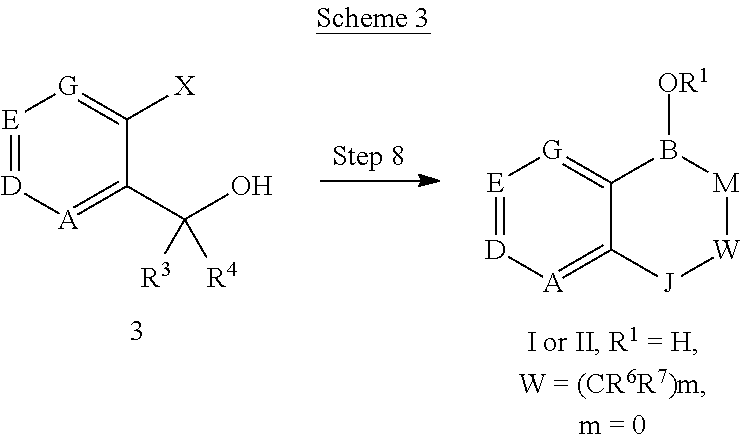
[E]1=[D][A]=C2C(=[G]1)B([OR1])[M][W][J]2.[E]1=[D][A]=C(C(O)([R3])[R4])C([X])=[G]1
